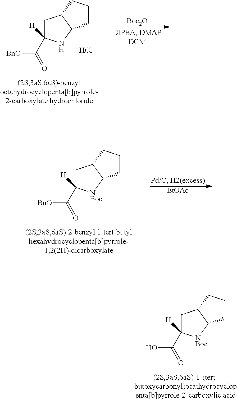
C1C(C([BnO])=O)([H])NC2C1CCC2.Cl.[Boc2O].C1C(C([BnO])=O)([H])[NBoc]C2C1CCC2.[EtOAc].C1C(C(O)=O)([H])[NBoc]C2C1CCC2
